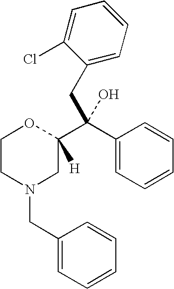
C1CN(CC2=CC=CC=C2)CC(C(C2=CC=CC=C2)(CC2=CC=CC=C2Cl)O)([H])O1
